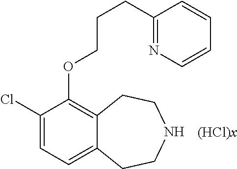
C1(Cl)=CC=C2C(=C1OCCCC1=NC=CC=C1)CCNCC2.[(HCl)x]
